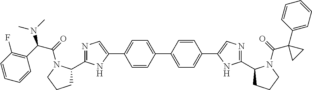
C1(C2=CC=C(C3=CN=C(C4CCCN4C(C4(C5=CC=CC=C5)CC4)=O)N3)C=C2)=CC=C(C2=CN=C(C3CCCN3C(C(C3=C(F)C=CC=C3)N(C)C)=O)N2)C=C1
